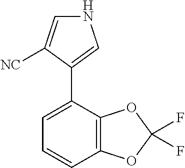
N1C=C([NC])C(C2=CC=CC3=C2OC(F)(F)O3)=C1
